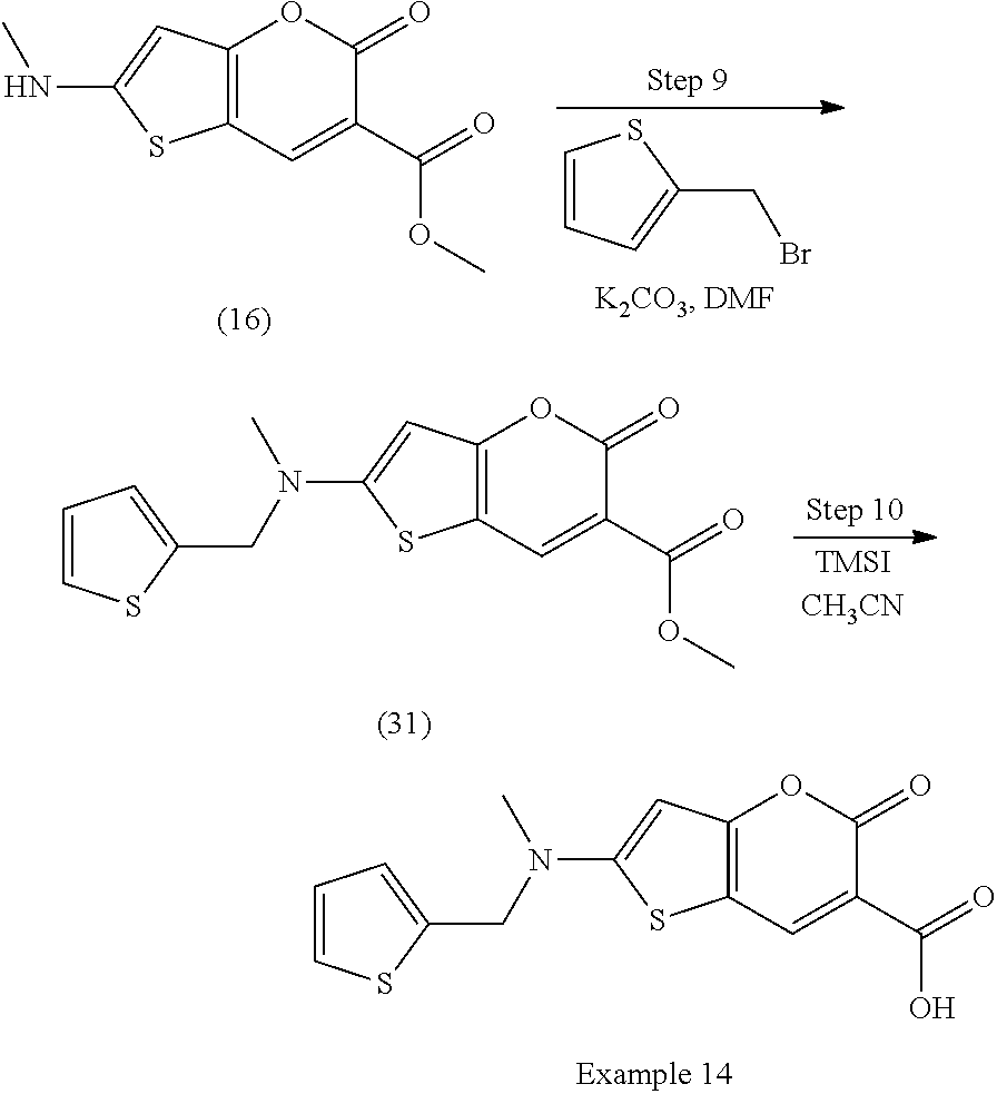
C12=C(C=C(C(=O)OC)C(=O)O1)SC(NC)=C2.C1(CBr)=CC=CS1.C12=C(C=C(C(=O)O)C(=O)O1)SC(N(C)CC1=CC=CS1)=C2.C12=C(C=C(C(=O)OC)C(=O)O1)SC(N(CC1=CC=CS1)C)=C2
